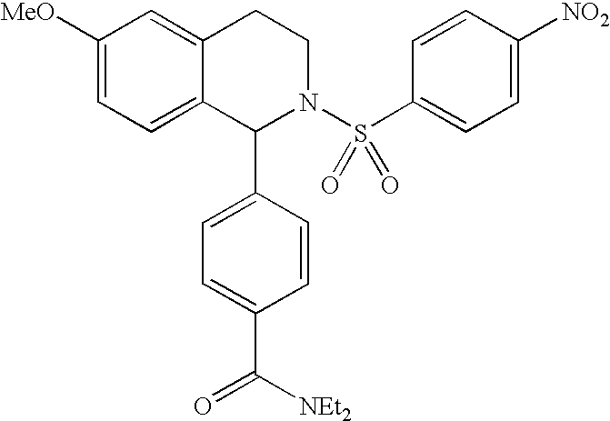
C1([MeO])=CC=C2C(=C1)CCN(S(C1=CC=C([NO2])C=C1)(=O)=O)C2C1=CC=C(C([NEt2])=O)C=C1
